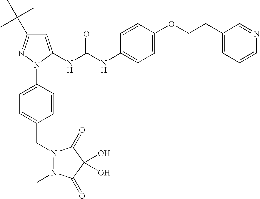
C1=C(NC(NC2=CC=C(OCCC3=CC=CN=C3)C=C2)=O)N(C2=CC=C(CN3N(C)C(=O)C(O)(O)C3=O)C=C2)N=C1C(C)(C)C
